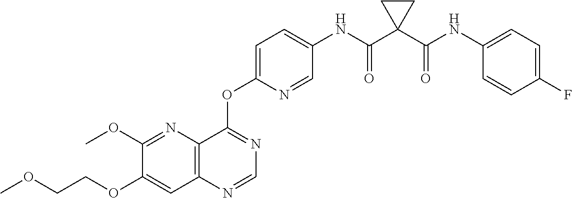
C1(OCCOC)=CC2=C(N=C1OC)C(OC1=CC=C(NC(C3(C(NC4=CC=C(F)C=C4)=O)CC3)=O)C=N1)=NC=N2
